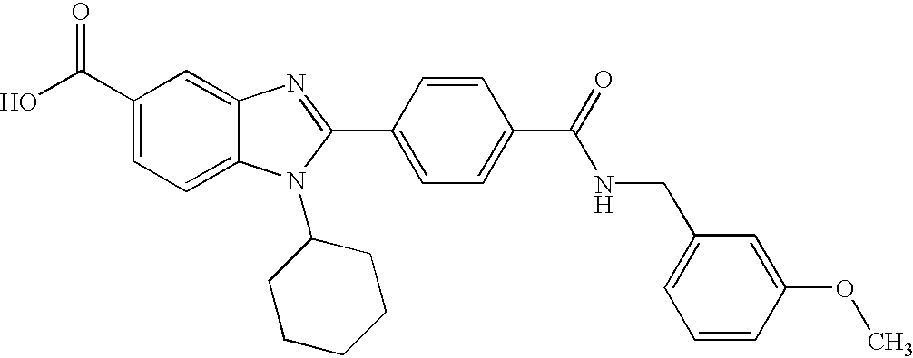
C1(C(O)=O)=CC=C2C(=C1)N=C(C1=CC=C(C(=O)NCC3=CC=CC(OC)=C3)C=C1)N2C1CCCCC1
